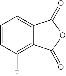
C1=CC(F)=C2C(=C1)C(=O)OC2=O
